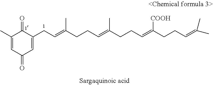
C1(C)=CC(=O)C=C(CC=C(CCC=C(CCC=C(CCC=C(C)C)[COOH])C)C)C1=O
